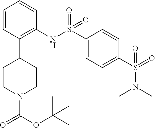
O=C(N1CCC(C2=C(NS(=O)(=O)C3=CC=C(S(=O)(=O)N(C)C)C=C3)C=CC=C2)CC1)OC(C)(C)C
